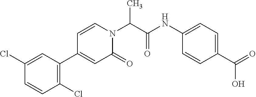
CC(N1C=CC(C2=C(Cl)C=CC(Cl)=C2)=CC1=O)C(NC1=CC=C(C(=O)O)C=C1)=O
